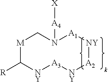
[M]1C([R])[NY][A3][NY][A2][NY][A1]N([A4][X])C1
